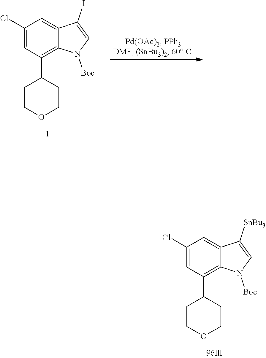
C1(Cl)=CC(C2CCOCC2)=C2C(=C1)C(I)=CN2[Boc].C1(Cl)=CC(C2CCOCC2)=C2C(=C1)C([SnBu3])=CN2[Boc]
